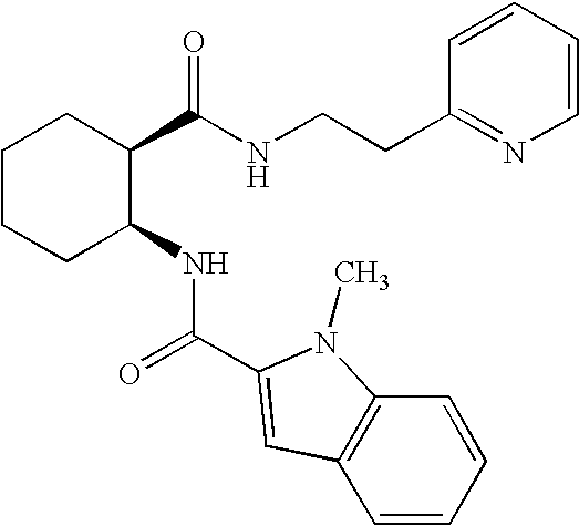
C1CCC(NC(=O)C2=CC3=C(C=CC=C3)N2C)C(C(NCCC2=NC=CC=C2)=O)C1
